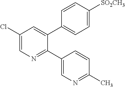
C1(Cl)=CN=C(C2=CN=C(C)C=C2)C(C2=CC=C([SO2CH3])C=C2)=C1
